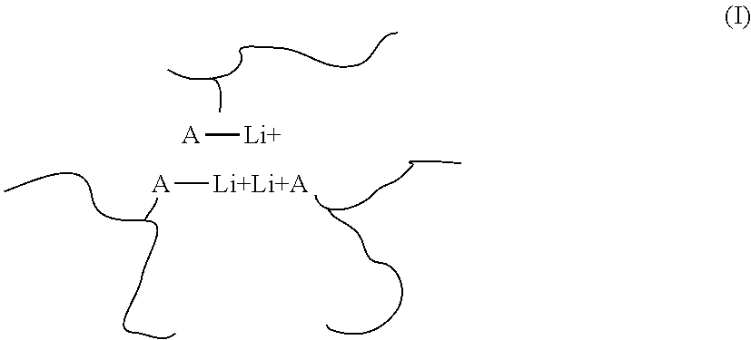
[A][Li].[A][Li+Li+A]
